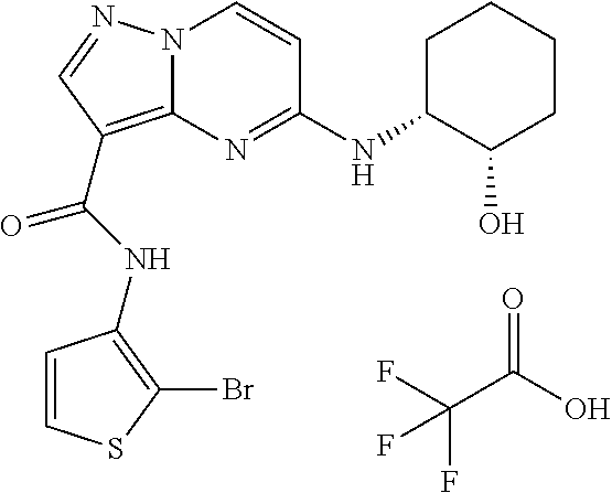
N(C(=O)C1=C2N(N=C1)C=CC(NC1C(O)CCCC1)=N2)C1=C(Br)SC=C1.FC(C(O)=O)(F)F
